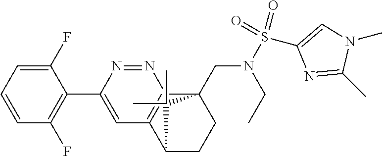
C1(F)=CC=CC(F)=C1C1=CC2=C(N=N1)C1(CN(S(C3=CN(C)C(C)=N3)(=O)=O)CC)CCC2C1(C)C
